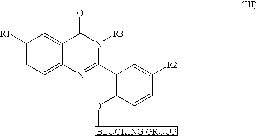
C1([R1])=CC=C2C(=C1)C(=O)N([R3])C(C1=C(OC)C=CC([R2])=C1)=N2
